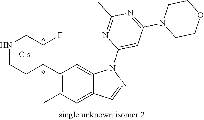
N1CCC(C2=C(C)C=C3C(=C2)N(C2=CC(N4CCOCC4)=NC(C)=N2)N=C3)C(F)C1
